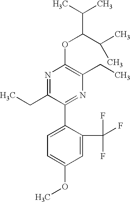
C1(OC(C(C)C)C(C)C)=C(CC)N=C(C2=CC=C(OC)C=C2C(F)(F)F)C(CC)=N1
